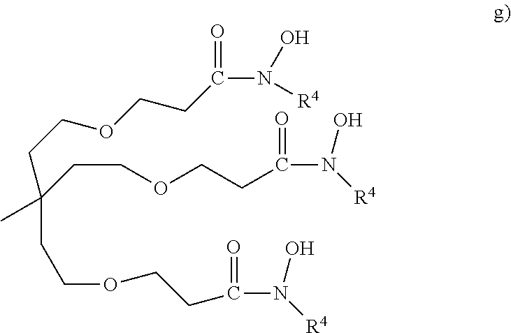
C(COCCC(N([R4])O)=O)C(CCOCCC(N(O)[R4])=O)(CCOCCC(N(O)[R4])=O)C
